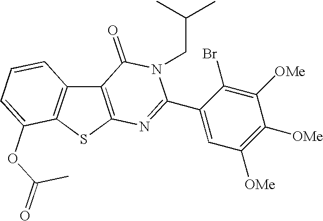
C12=C(SC3=C1C=CC=C3OC(=O)C)N=C(C1=CC([OMe])=C([OMe])C([OMe])=C1Br)N(CC(C)C)C2=O
